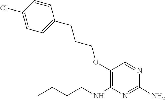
C1(N)=NC(NCCCC)=C(OCCCC2=CC=C(Cl)C=C2)C=N1
